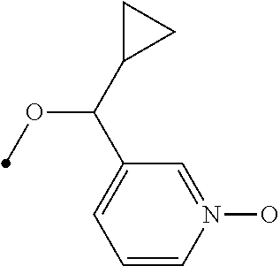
C1=CN(O)=CC(C(C2CC2)OC)=C1
